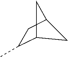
C12C(C)CC(C1)C2
